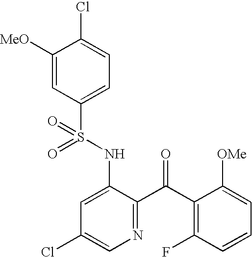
C1([MeO])=CC(S(NC2=CC(Cl)=CN=C2C(C2=C(F)C=CC=C2[OMe])=O)(=O)=O)=CC=C1Cl
